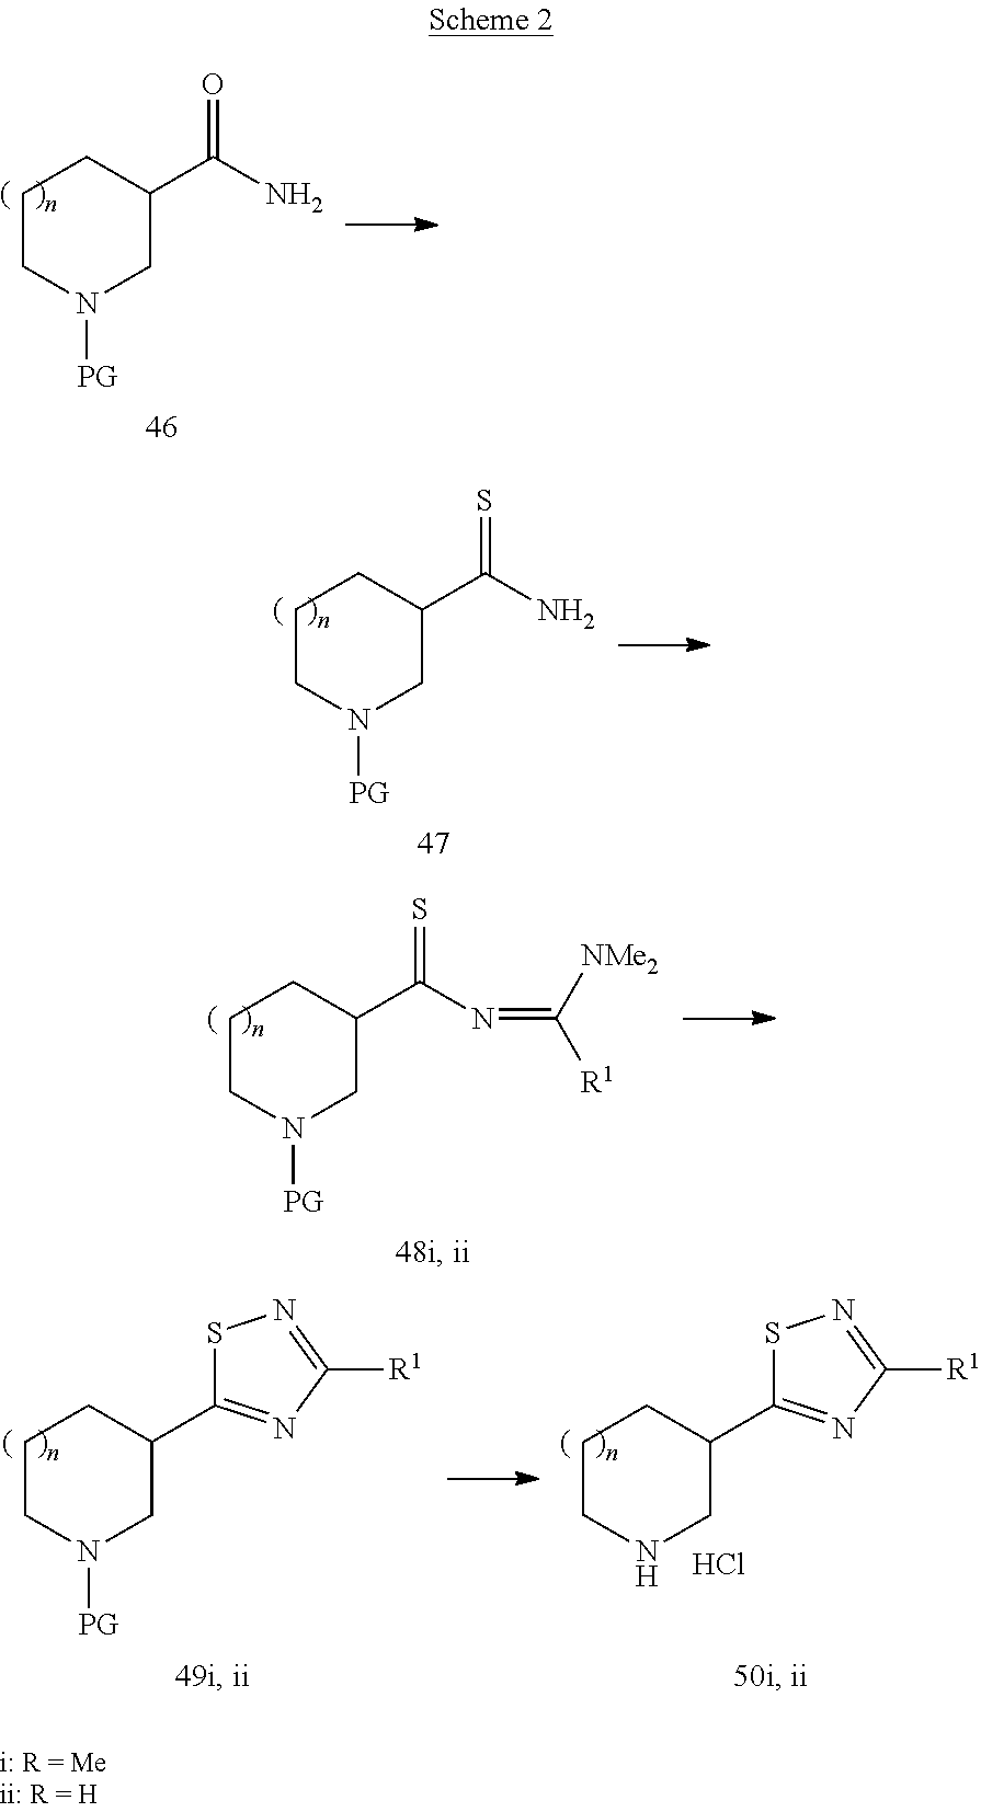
C1CN([PG])CC(C(=O)N)C1.C1CN([PG])CC(C(=S)N)C1.C1CN([PG])CC(C(=S)N=C([R1])[NMe2])C1.C1CN([PG])CC(C2=NC([R1])=NS2)C1.C1CNCC(C2=NC([R1])=NS2)C1.Cl
